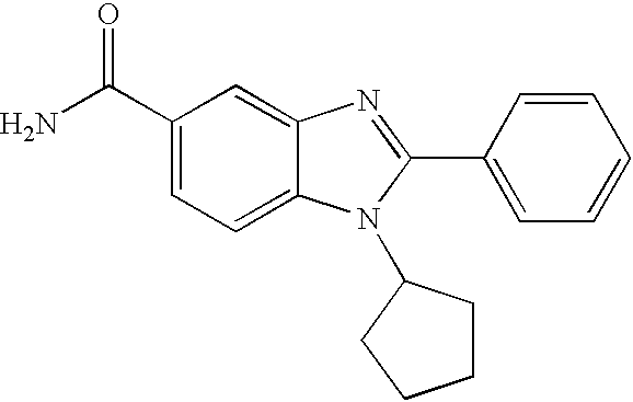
C1(C(N)=O)=CC=C2C(=C1)N=C(C1=CC=CC=C1)N2C1CCCC1
